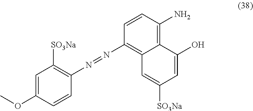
C1=C(OC)C=CC(N=NC2=C3C(=C(N)C=C2)C(O)=CC([SO3Na])=C3)=C1[SO3Na]
